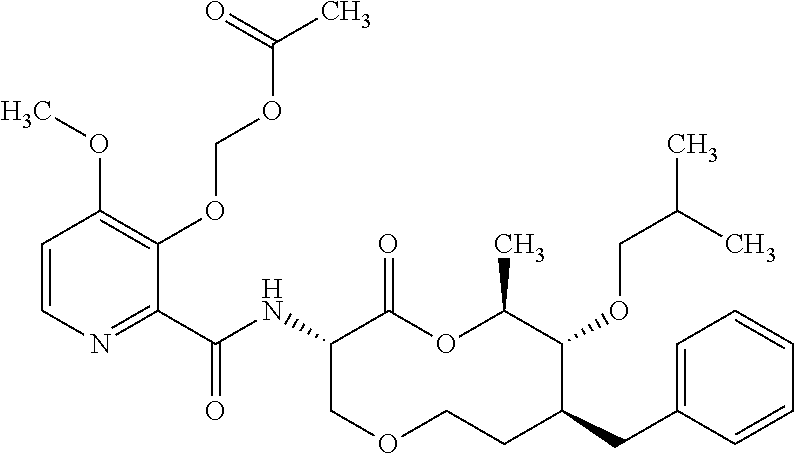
C1(C(NC2C(=O)OC(C)C(OCC(C)C)C(CC3=CC=CC=C3)CCOC2)=O)=NC=CC(OC)=C1OCOC(C)=O
